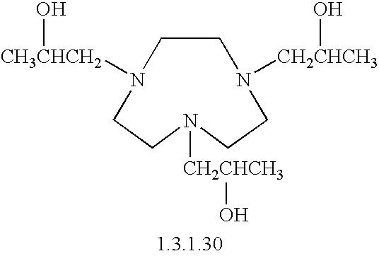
C1N([CH2CHCH3]O)CCN([CH2CHCH3]O)CCN([CH3CHCH2]O)C1
